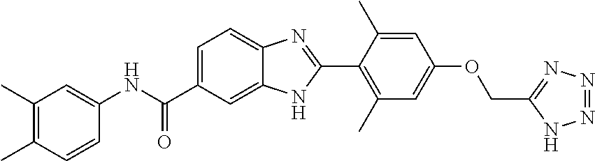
C1(C)=C(C)C=CC(NC(C2=CC=C3C(=C2)NC(C2=C(C)C=C(OCC4=NN=NN4)C=C2C)=N3)=O)=C1
